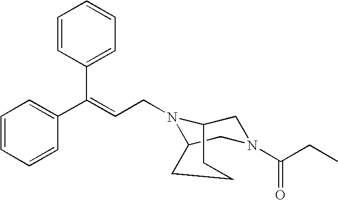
C1=CC=CC(C(=CCN2C3CN(C(CC)=O)CC2CCC3)C2=CC=CC=C2)=C1
